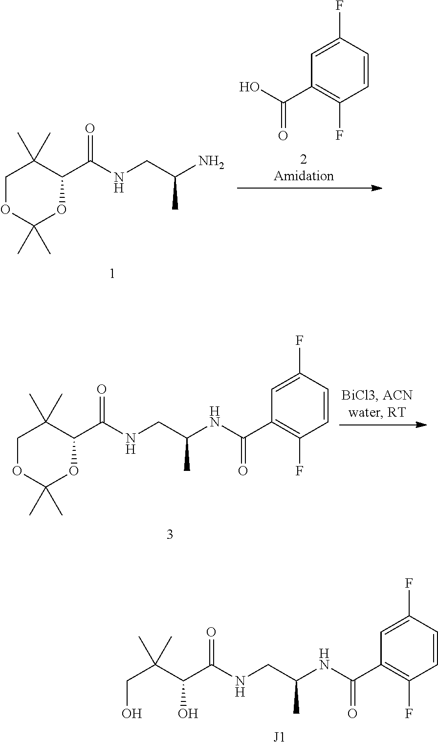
C1(C(NCC(N)C)=O)C(C)(C)COC(C)(C)O1.OC(C1=C(F)C=CC(F)=C1)=O.C1(C(NCC(NC(C2=C(F)C=CC(F)=C2)=O)C)=O)C(C)(C)COC(C)(C)O1.C(C(NCC(NC(C1=C(F)C=CC(F)=C1)=O)C)=O)(C(CO)(C)C)O.[J1]
